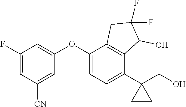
C1(F)=CC([CN])=CC(OC2=CC=C(C3(CO)CC3)C3=C2CC(F)(F)C3O)=C1
